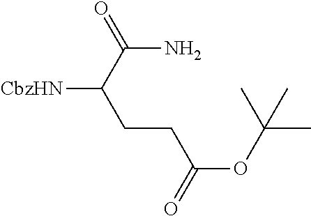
C(CC(OC(C)(C)C)=O)C(C(N)=O)[CbzHN]
